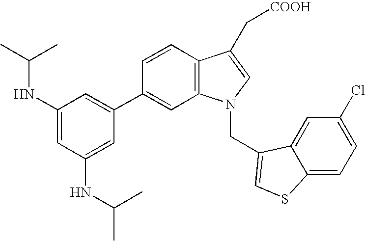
C1(NC(C)C)=CC(NC(C)C)=CC(C2=CC3=C(C=C2)C(C[COOH])=CN3CC2=CSC3=CC=C(Cl)C=C32)=C1
